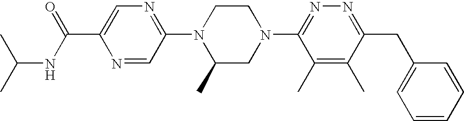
N1=CC(N2C(C)CN(C3=NN=C(CC4=CC=CC=C4)C(C)=C3C)CC2)=NC=C1C(=O)NC(C)C
